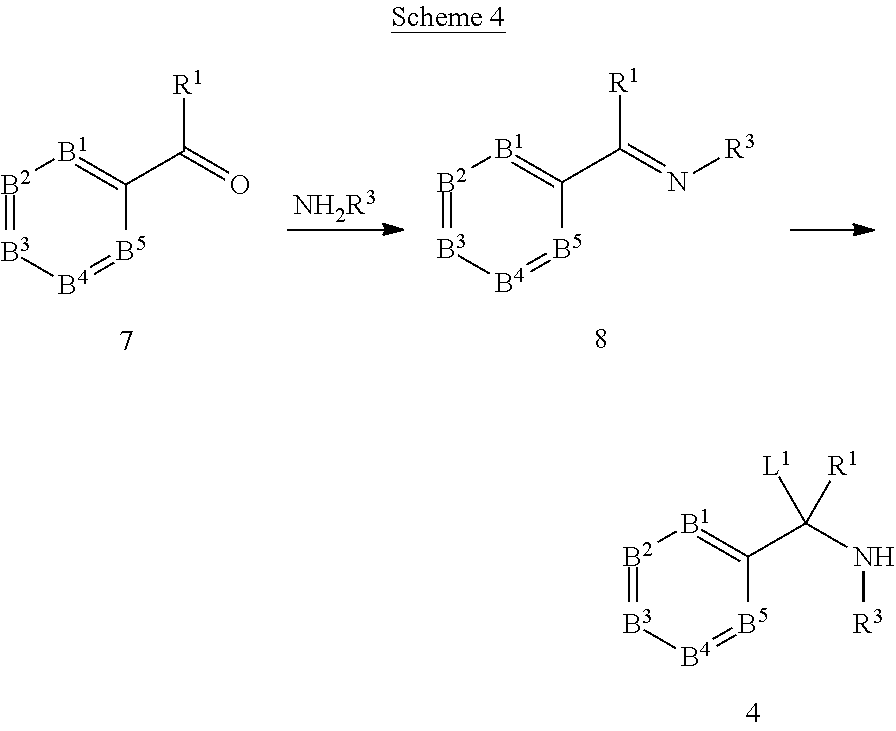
[NH2R3].[B2]1=[B3][B4]=[B5]C(C([R1])=N[R3])=[B1]1.[B2]1=[B3][B4]=[B5]C(C([R1])=O)=[B1]1.[B2]1=[B3][B4]=[B5]C(C(N[R3])([L1])[R1])=[B1]1
